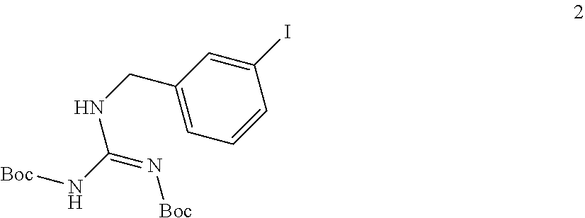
C1(I)=CC(CNC(N[Boc])=N[Boc])=CC=C1
